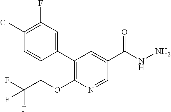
C1(Cl)=C(F)C=C(C2=C(OCC(F)(F)F)N=CC(C(=O)NN)=C2)C=C1
